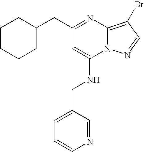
C(C1=NC2=C(Br)C=NN2C(NCC2=CC=CN=C2)=C1)C1CCCCC1
